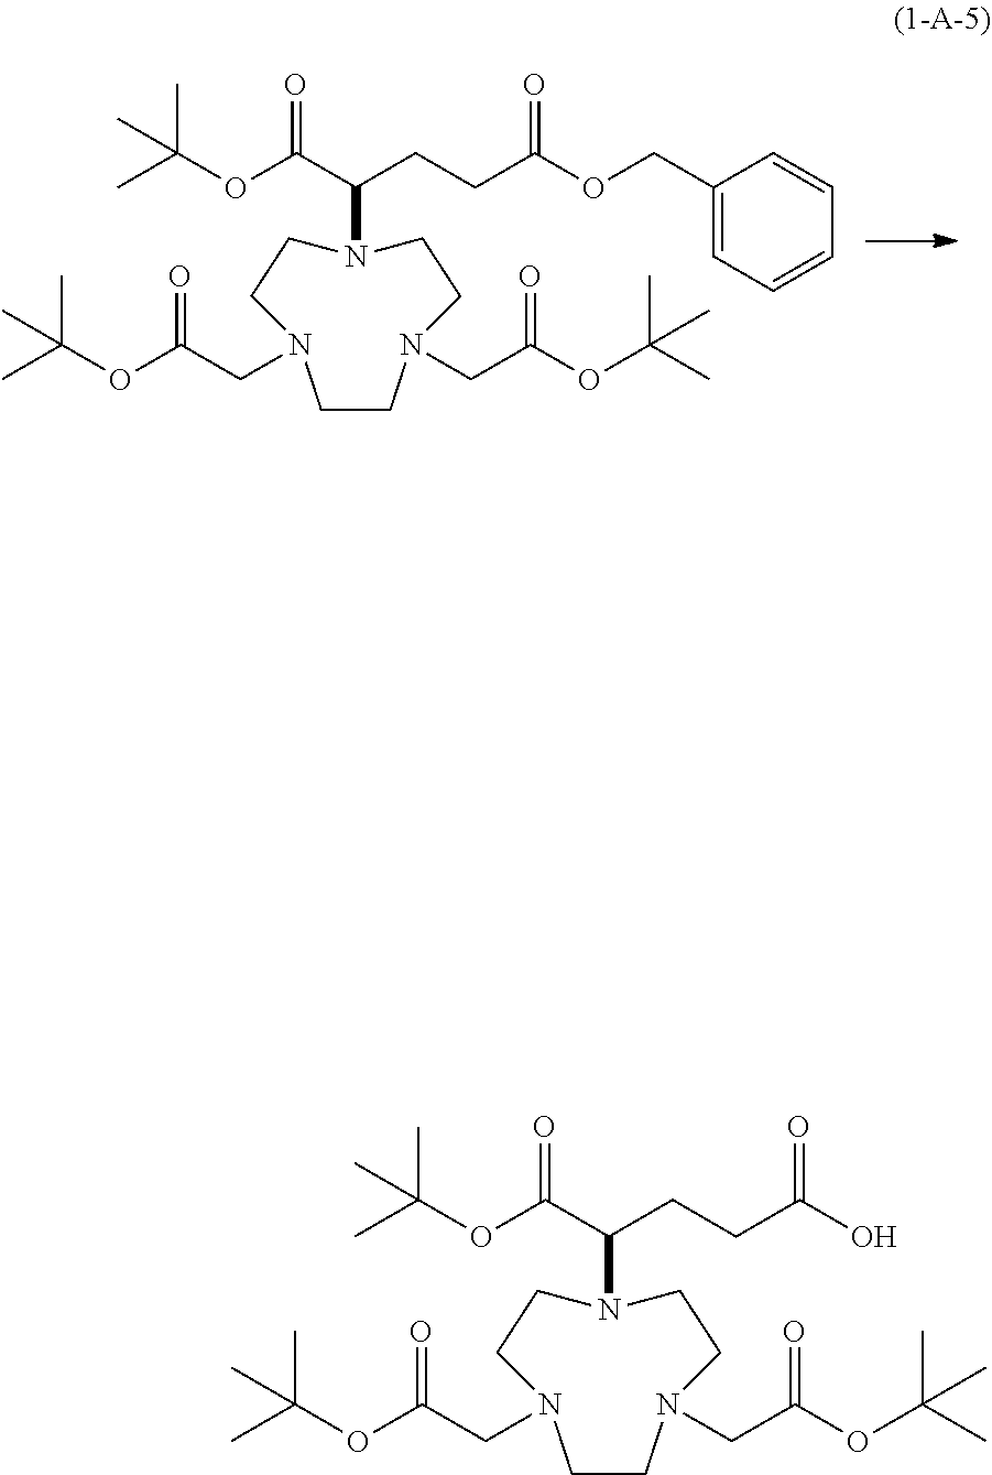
C1(COC(CCC(C(OC(C)(C)C)=O)N2CCN(CC(OC(C)(C)C)=O)CCN(CC(OC(C)(C)C)=O)CC2)=O)=CC=CC=C1.OC(CCC(C(OC(C)(C)C)=O)N1CCN(CC(OC(C)(C)C)=O)CCN(CC(OC(C)(C)C)=O)CC1)=O
